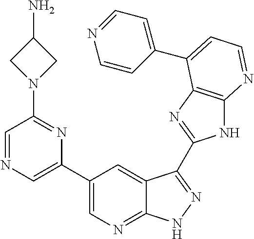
C1(C2=CN=C3C(=C2)C(C2=NC4=C(N2)N=CC=C4C2=CC=NC=C2)=NN3)=CN=CC(N2CC(N)C2)=N1
